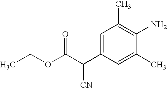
C1=C(C(C(OCC)=O)[CN])C=C(C)C(N)=C1C
